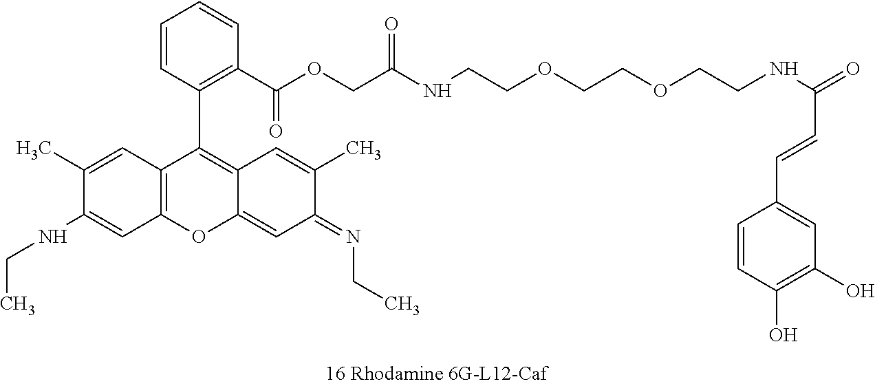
C12=C(C=C(C)C(NCC)=C1)C(C1=C(C(OCC(=O)NCCOCCOCCNC(C=CC3=CC(O)=C(O)C=C3)=O)=O)C=CC=C1)=C1C(=CC(=NCC)C(C)=C1)O2
